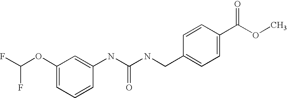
C1=C(OC(F)F)C=C(NC(NCC2=CC=C(C(OC)=O)C=C2)=O)C=C1
